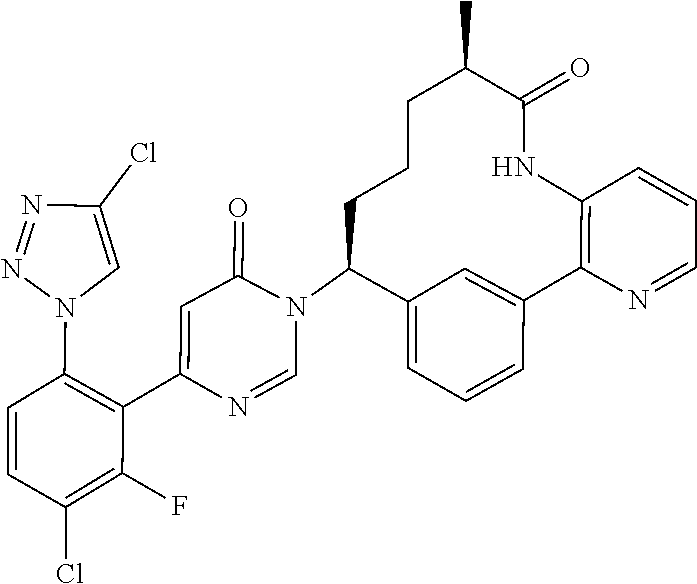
C1=NC(C2=C(N3C=C(Cl)N=N3)C=CC(Cl)=C2F)=CC(=O)N1C1C2=CC=CC(=C2)C2=C(NC(=O)C(C)CCC1)C=CC=N2
